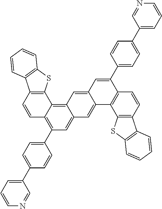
C1=CC2=C(C3=C4C(=CC(C5=CC=C(C6=CC=CN=C6)C=C5)=C13)C=C1C(=C4)C=C(C3=CC=C(C4=CC=CN=C4)C=C3)C3=C1C1=C(C=C3)C3=C(S1)C=CC=C3)SC1=C2C=CC=C1
